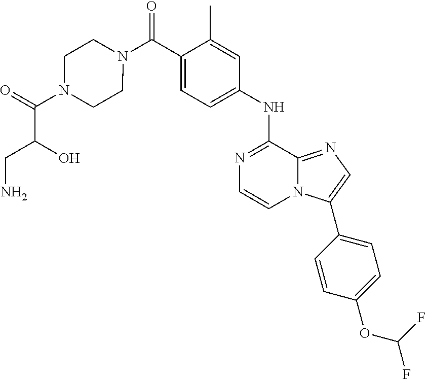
N1=C(NC2=CC=C(C(N3CCN(C(=O)C(O)CN)CC3)=O)C(C)=C2)C2=NC=C(C3=CC=C(OC(F)F)C=C3)N2C=C1
